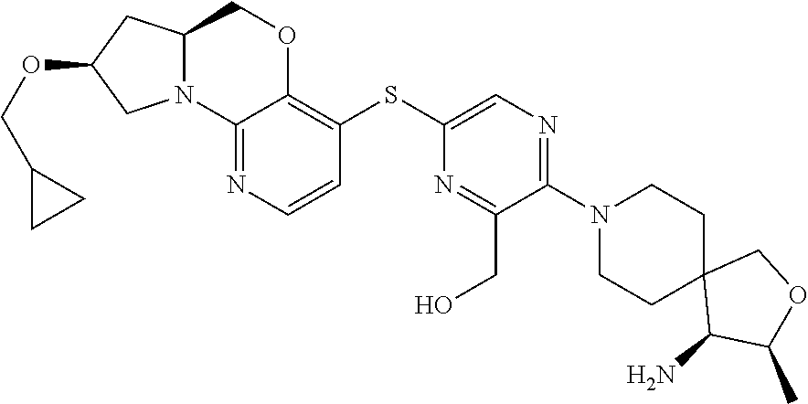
C1CN(C2=NC=C(SC3=C4OCC5CC(OCC6CC6)CN5C4=NC=C3)N=C2CO)CCC12C(N)C(C)OC2
